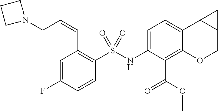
N1(CC=CC2=C(S(NC3=CC=C4C(=C3C(=O)OC)OCC3C4C3)(=O)=O)C=CC(F)=C2)CCC1
